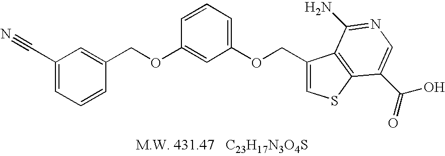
C1(COC2=CC(OCC3=CSC4=C3C(N)=NC=C4C(=O)O)=CC=C2)=CC(C#N)=CC=C1
